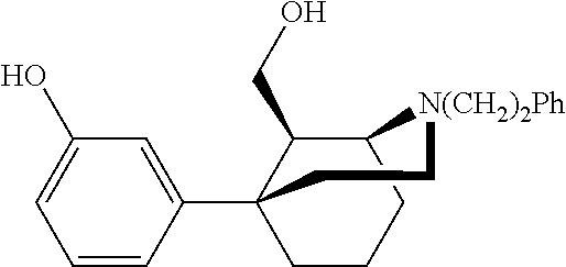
C1=CC(C23CCCC(C2CO)[N(CH2)2Ph]CC3)=CC(O)=C1
